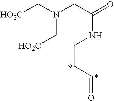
C(CC=O)NC(CN(C[HO2C])C[HO2C])=O
